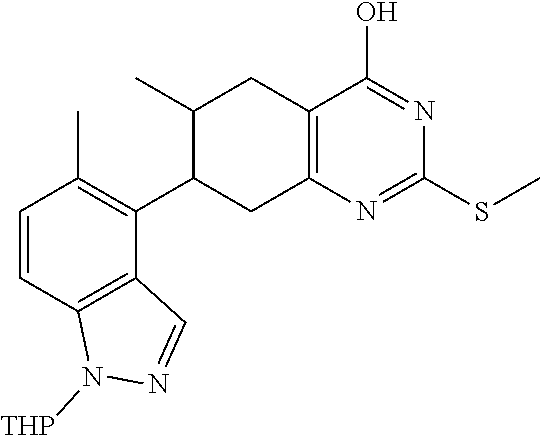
C1=CC2=C(C(C3CC4=C(CC3C)C(O)=NC(SC)=N4)=C1C)C=NN2[THP]
